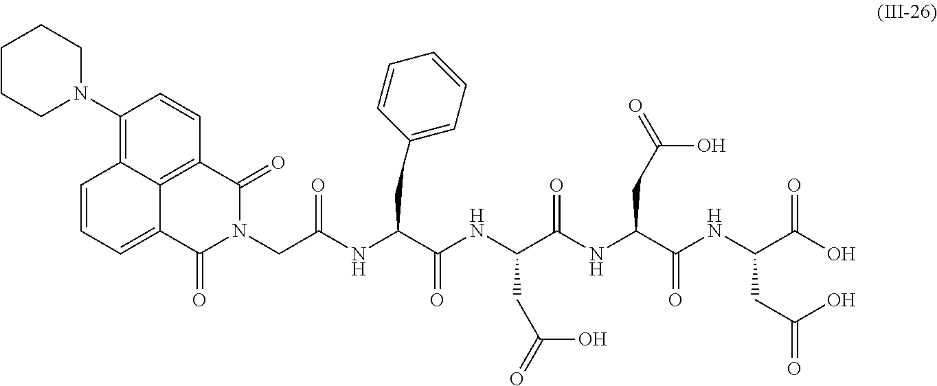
C1(N2CCCCC2)=C2C3=C(C=C1)C(=O)N(CC(NC(C(NC(C(NC(C(NC(C(O)=O)CC(=O)O)=O)CC(=O)O)=O)CC(=O)O)=O)CC1=CC=CC=C1)=O)C(=O)C3=CC=C2
